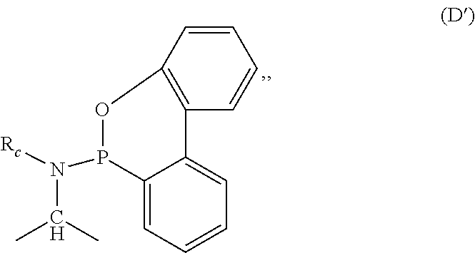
N(C(C)C)(P1OC2=C(C3=CC=CC=C13)C=CC=C2)[Rc]
